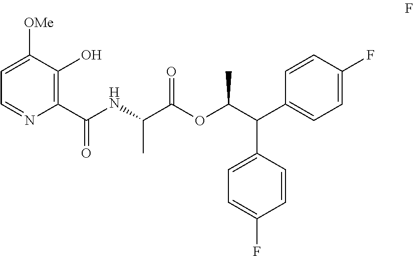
C1=C([OMe])C(O)=C(C(NC(C(OC(C(C2=CC=C(F)C=C2)C2=CC=C(F)C=C2)C)=O)C)=O)N=C1
